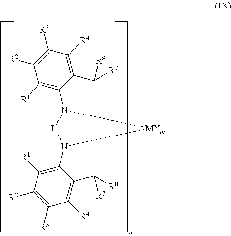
C1([R1])=C(N2[L]N(C3=C([R1])C([R2])=C([R3])C([R4])=C3C([R8])[R7])[MYm]2)C(C([R7])[R8])=C([R4])C([R3])=C1[R2]
